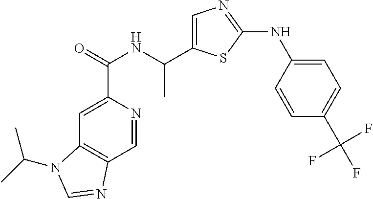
C1=C(C(NC(=O)C2=CC3=C(C=N2)N=CN3C(C)C)C)SC(NC2=CC=C(C(F)(F)F)C=C2)=N1
